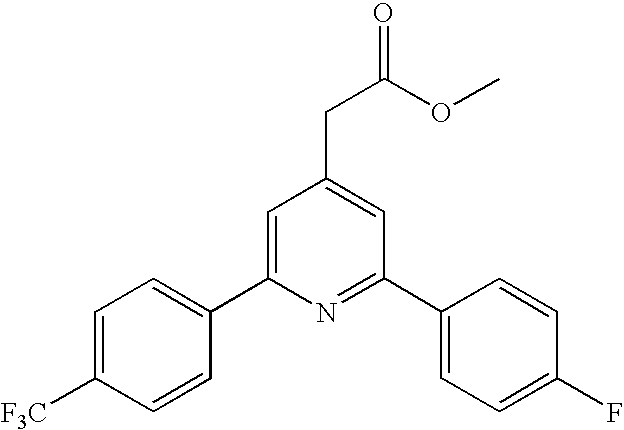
C1=C([F3C])C=CC(C2=CC(CC(OC)=O)=CC(C3=CC=C(F)C=C3)=N2)=C1
